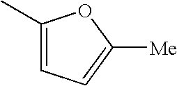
C1(C)=CC=C([Me])O1
